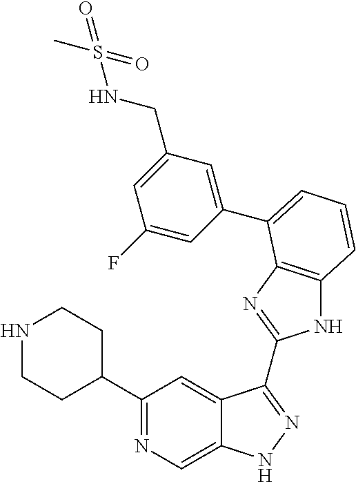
C1(C2=NC=C3C(=C2)C(C2=NC4=C(N2)C=CC=C4C2=CC(CNS(C)(=O)=O)=CC(F)=C2)=NN3)CCNCC1
